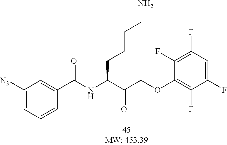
C(C(=O)C(NC(C1=CC([N3])=CC=C1)=O)CCCCN)OC1=C(F)C(F)=CC(F)=C1F
